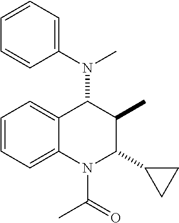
C1=CC=C2C(=C1)C(N(C1=CC=CC=C1)C)C(C)C(C1CC1)N2C(C)=O
